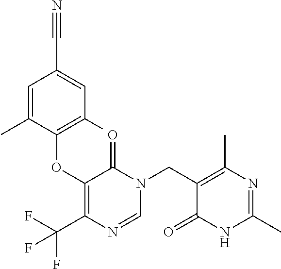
C1=C(C)C(OC2=C(C(F)(F)F)N=CN(CC3=C(C)N=C(C)NC3=O)C2=O)=C(C)C=C1C#N
